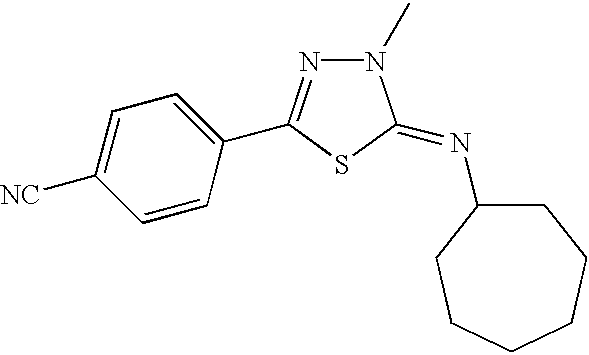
C1=CC(C2=NN(C)C(=NC3CCCCCC3)S2)=CC=C1[NC]
